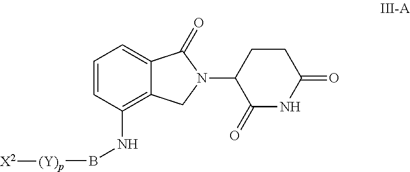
C1=CC(NB[(Y)p][X2])=C2C(=C1)C(=O)N(C1C(=O)NC(=O)CC1)C2
